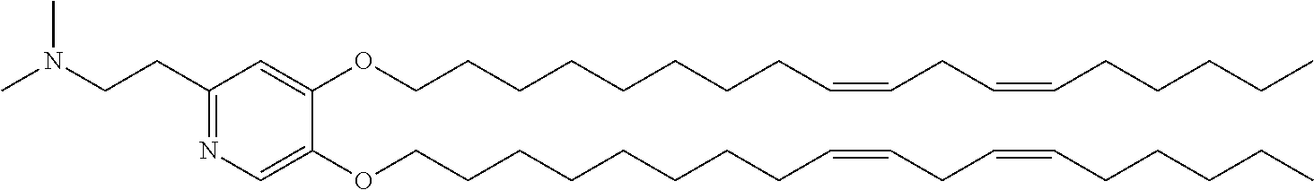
C(CCCCCCCC=CCC=CCCCCC)OC1=CN=C(CCN(C)C)C=C1OCCCCCCCCC=CCC=CCCCCC
